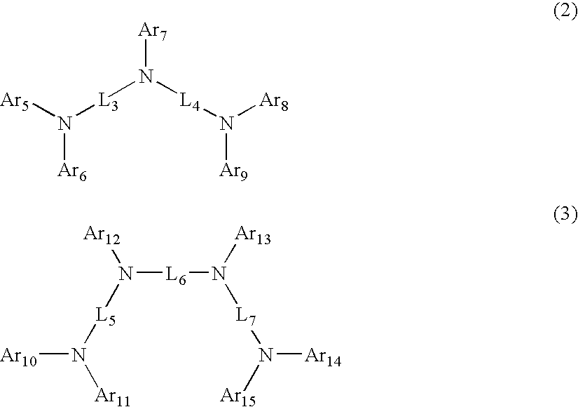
[Ar5]N([L3]N([L4]N([Ar8])[Ar9])[Ar7])[Ar6].[Ar10]N([Ar11])[L5]N([Ar12])[L6]N([Ar13])[L7]N([Ar14])[Ar15]
